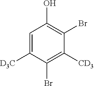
C1=C([D3C])C(Br)=C([CD3])C(Br)=C1O
